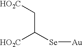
C([Se][Au])([HO2C])C[HO2C]
